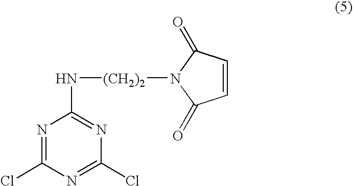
N([(CH2)2]N1C(=O)C=CC1=O)C1=NC(Cl)=NC(Cl)=N1
